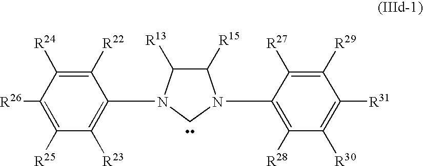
C1([R22])=C([R24])C([R26])=C([R25])C([R23])=C1N1C([R13])C([R15])N(C2=C([R28])C([R30])=C([R31])C([R29])=C2[R27])C1
